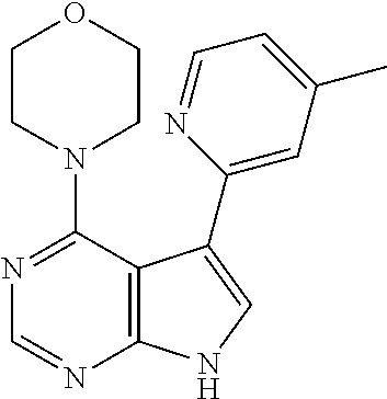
N1(C2=NC=NC3=C2C(C2=CC(C)=CC=N2)=CN3)CCOCC1
